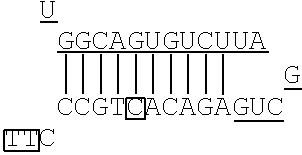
[GGCAGUGUCUUA](C)(C)([AGUC])([G])([A])(C)([A])(C)([T])[G].[U].[TTC]
